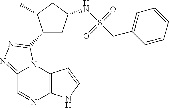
C12=C(N3C(=NN=C3C3CC(NS(CC4=CC=CC=C4)(=O)=O)CC3C)C=N1)C=CN2
